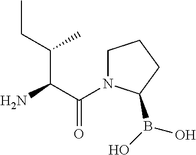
C(C(=O)N1CCCC1B(O)O)(C(CC)C)N
